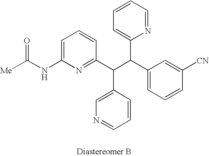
C1=C(NC([Me])=O)N=C(C(C(C2=CC=CC([CN])=C2)C2=CC=CC=N2)C2=CN=CC=C2)C=C1
